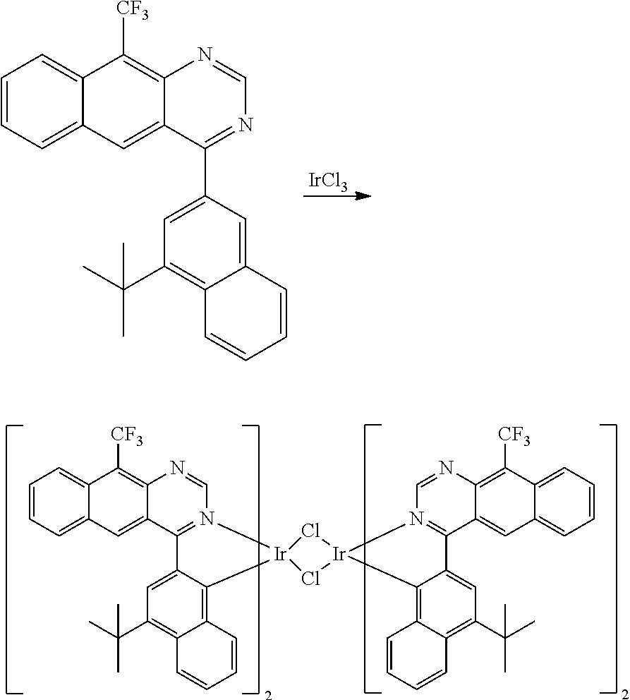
[IrCl3].C1=CC=C2C(=C1)C([CF3])=C1C(=C2)C(C2=CC(C(C)(C)C)=C3C(=C2)C=CC=C3)=NC=N1.C1=CC=C2C(=C1)C([CF3])=C1C(=C2)C2=N(C=N1)[Ir]1(C3=C4C(=C(C(C)(C)C)C=C23)C=CC=C4)Cl[Ir]2(Cl1)N1=C(C3=CC4=CC=CC=C4C([CF3])=C3N=C1)C1=CC(C(C)(C)C)=C3C(=C12)C=CC=C3
